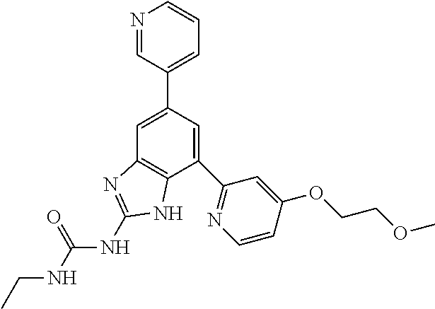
C1=C(C2=CC=CN=C2)C=C(C2=NC=CC(OCCOC)=C2)C2=C1N=C(NC(=O)NCC)N2
